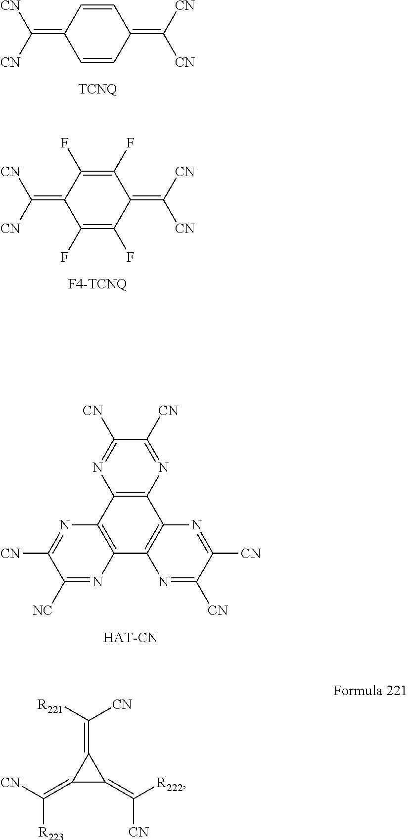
C1=CC(=C([CN])[CN])C=CC1=C([CN])[CN].C1(F)=C(F)C(=C([CN])[CN])C(F)=C(F)C1=C([CN])[CN].C12=C(N=C([CN])C([CN])=N1)C1=C(C3=C2N=C([CN])C([NC])=N3)N=C([CN])C([CN])=N1.C1(=C([CN])[R223])C(=C([CN])[R222])C1=C([CN])[R221]
